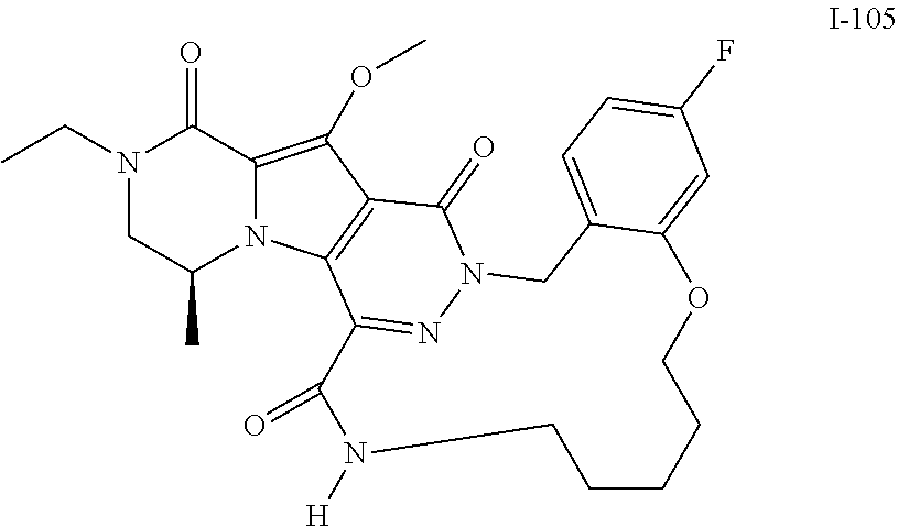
N1(CC)CC(C)N2C(=C(OC)C3=C2C2=NN(C3=O)CC3=CC=C(F)C=C3OCCCCCN([H])C2=O)C1=O
